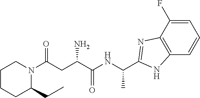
C(CC(C(NC(C)C1=NC2=C(C=CC=C2F)N1)=O)N)(=O)N1C(CC)CCCC1
